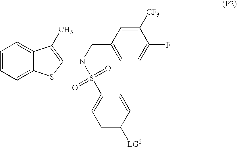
C1=CC=C2C(=C1)C(C)=C(N(CC1=CC=C(F)C([CF3])=C1)S(C1=CC=C([LG2])C=C1)(=O)=O)S2
